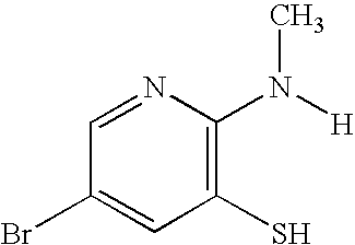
C1(S)=C(N([H])C)N=CC(Br)=C1
